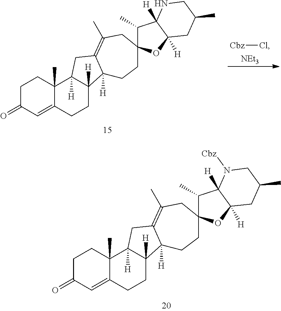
C1C(=O)C=C2C(C)(C1)C1([H])C([H])(CC2)C2([H])C(=C(C)CC3(CC2)C(C)C2([H])C([H])(O3)CC(C)CN2)C1.[Cbz]Cl.[NEt3].C1C(=O)C=C2C(C)(C1)C1([H])C([H])(CC2)C2([H])C(=C(C)CC3(CC2)C(C)C2([H])C([H])(O3)CC(C)CN2[Cbz])C1
